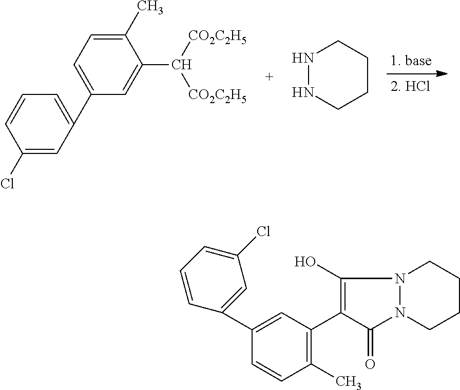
N1NCCCC1.C1(Cl)=CC(C2=CC=C(C)C(C([CO2C2H5])[CO2C2H5])=C2)=CC=C1.C1=CC(C2=CC(Cl)=CC=C2)=CC(C2=C(O)N3N(C2=O)CCCC3)=C1C
